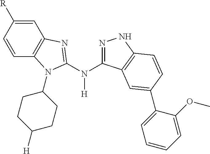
N([H])(C1=NNC2=C1C=C(C1=CC=CC=C1OC)C=C2)C1=NC2=C(C=CC([R])=C2)N1C1CCC([H])CC1
